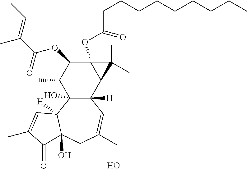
C12([H])C(O)(C3([H])C(O)(CC(CO)=C1)C(=O)C(C)=C3)C(C)C(OC(=O)C(=CC)C)C1(OC(=O)CCCCCCCCC)C2C1(C)C
